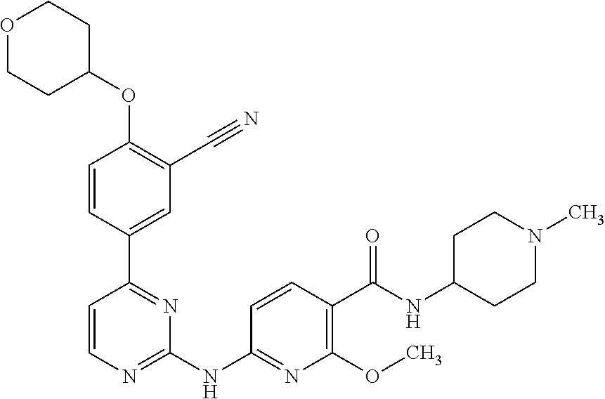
O(C1=C(C#N)C=C(C2=NC(NC3=NC(OC)=C(C(NC4CCN(C)CC4)=O)C=C3)=NC=C2)C=C1)C1CCOCC1
